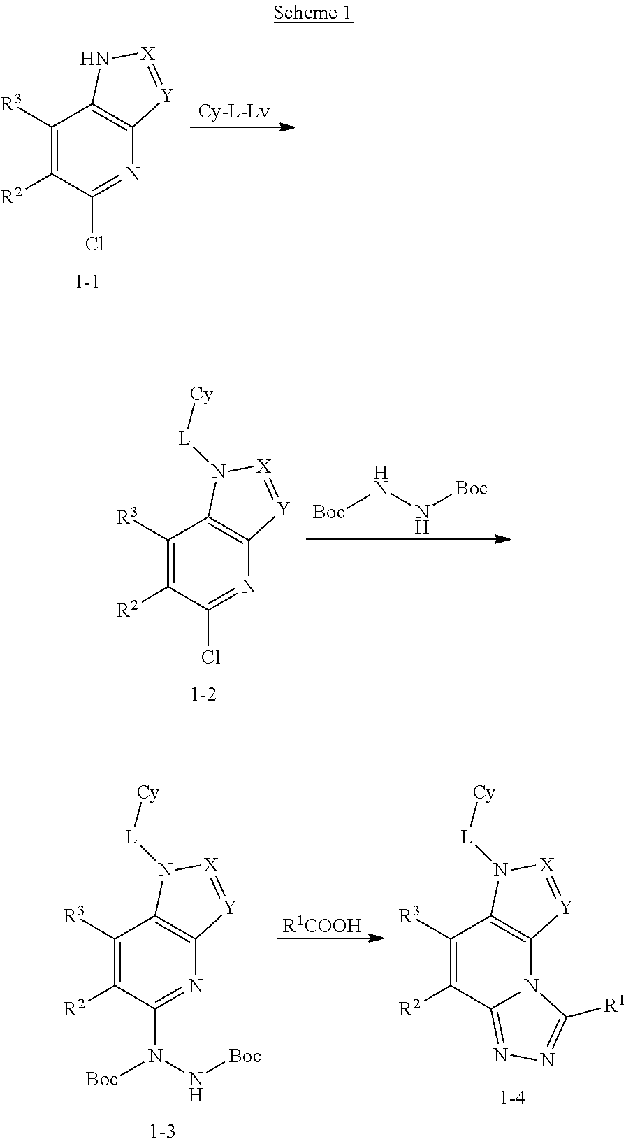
C1([R3])=C([R2])C(Cl)=NC2=C1N[X]=[Y]2.[Cy-L-Lv].C1([R3])=C([R2])C(Cl)=NC2=C1N([L][Cy])[X]=[Y]2.[Boc]NN[Boc].C1([R3])=C([R2])C(N([Boc])N[Boc])=NC2=C1N([L][Cy])[X]=[Y]2.[R1COOH].C1([R3])=C([R2])C2=NN=C([R1])N2C2=C1N([L][Cy])[X]=[Y]2
